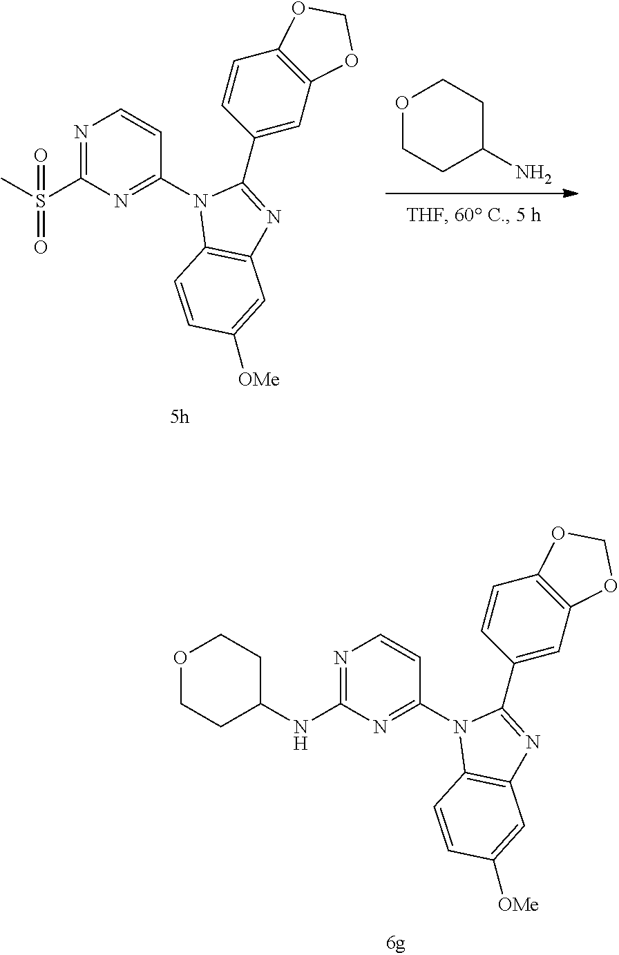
N1=C(NC2CCOCC2)N=C(N2C3=C(N=C2C2=CC4=C(C=C2)OCO4)C=C([OMe])C=C3)C=C1.O1CCC(N)CC1.N1=C(S(C)(=O)=O)N=C(N2C3=C(N=C2C2=CC4=C(C=C2)OCO4)C=C([OMe])C=C3)C=C1
